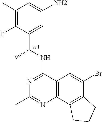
C1(C)=C(F)C(C(NC2=NC(C)=NC3=C2C=C(Br)C2=C3CCC2)C)=CC(N)=C1
